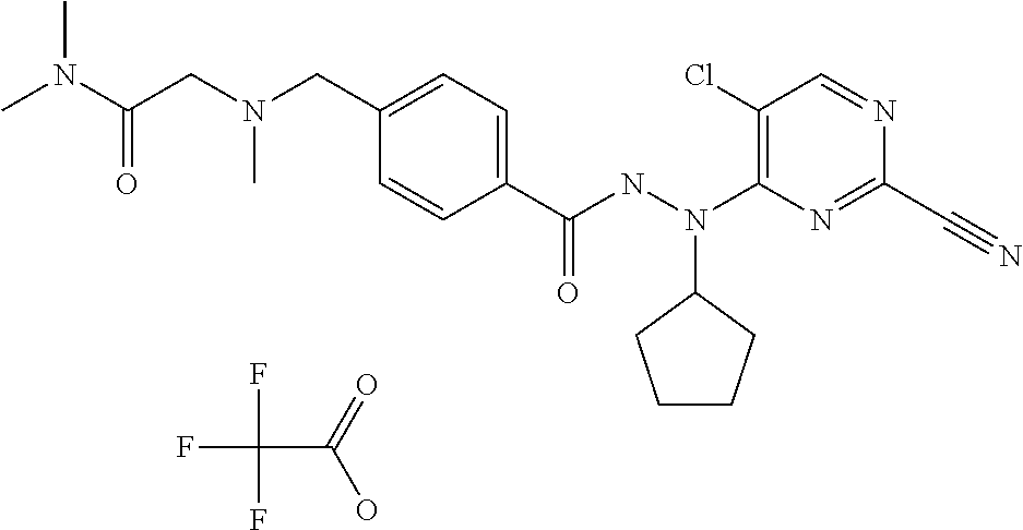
C1=CC(C(NN(C2=C(Cl)C=NC(C#N)=N2)C2CCCC2)=O)=CC=C1CN(CC(N(C)C)=O)C.FC(F)(F)C(=O)O
